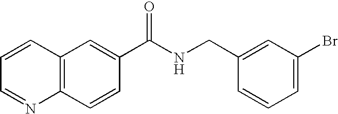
C1=CC=NC2=C1C=C(C(NCC1=CC(Br)=CC=C1)=O)C=C2
